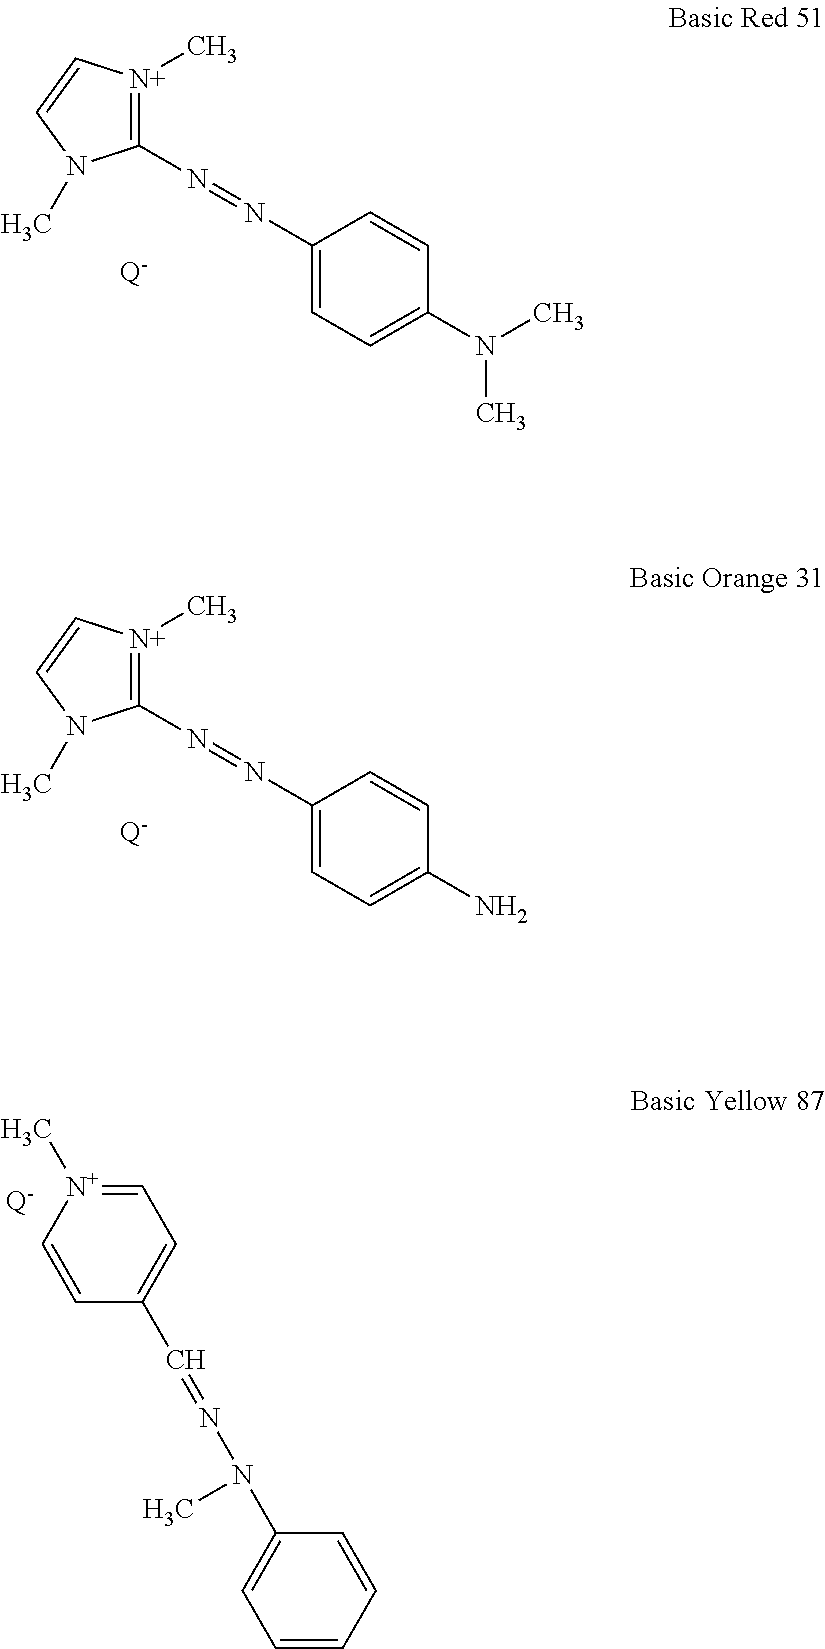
C1(N=NC2=CC=C(N(C)C)C=C2)=[N+](C)C=CN1C.[Q-].C1(N=NC2=CC=C(N)C=C2)=[N+](C)C=CN1C.[Q-].C1=[N+](C)C=CC(C=NN(C2=CC=CC=C2)C)=C1.[Q-]
